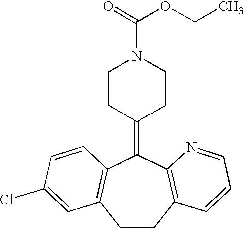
C1CC2=C(C(=C3CCN(C(=O)OCC)CC3)C3=C1C=C(Cl)C=C3)N=CC=C2
